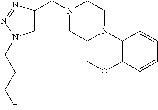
C1=C(CN2CCN(C3=C(OC)C=CC=C3)CC2)N=NN1CCCF
